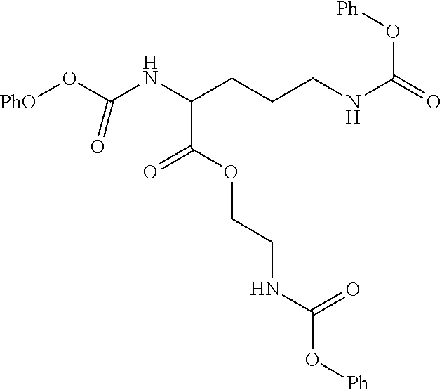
O(C(NCCOC(=O)C(NC(O[PhO])=O)CCCNC(O[Ph])=O)=O)[Ph]
